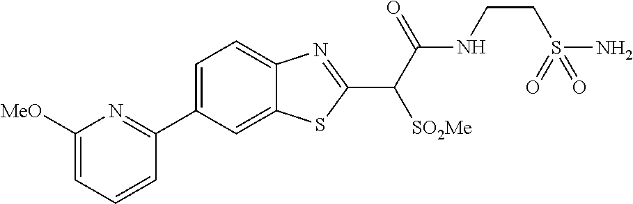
C1=C(C2=NC([MeO])=CC=C2)C=C2C(=C1)N=C(C(C(NCCS(N)(=O)=O)=O)[SO2Me])S2
